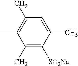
C1(C)=C(C)C=C(C)C([SO3Na])=C1C
